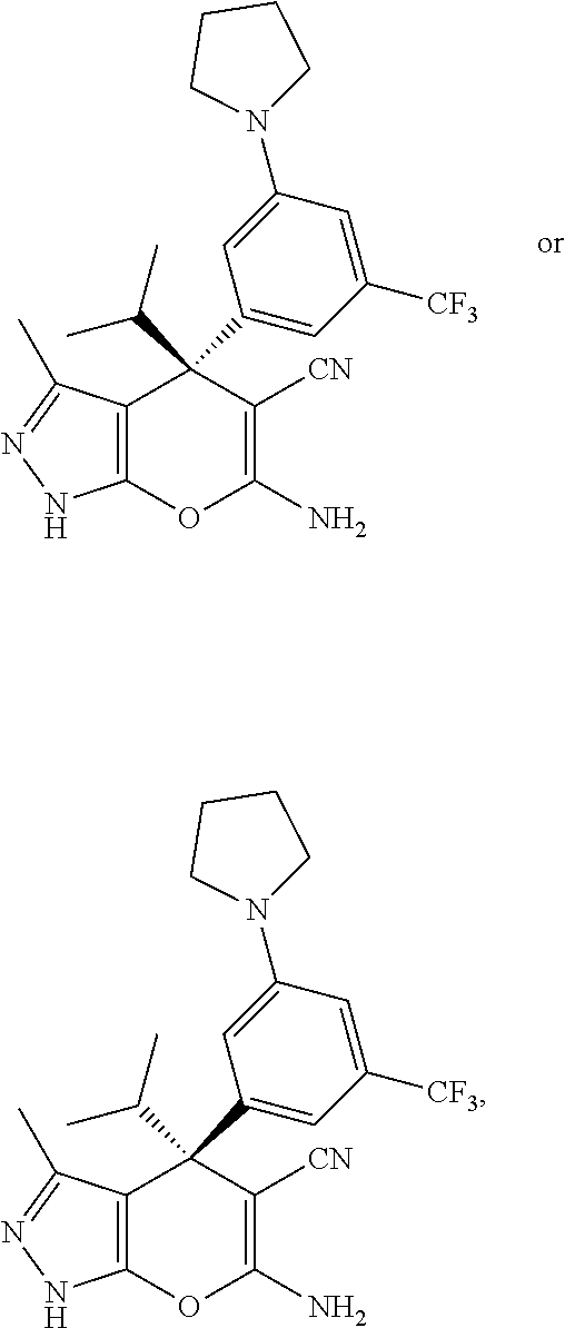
C12=C(OC(N)=C([CN])C1(C1=CC([CF3])=CC(N3CCCC3)=C1)C(C)C)NN=C2C.C12=C(OC(N)=C([CN])C1(C1=CC([CF3])=CC(N3CCCC3)=C1)C(C)C)NN=C2C
